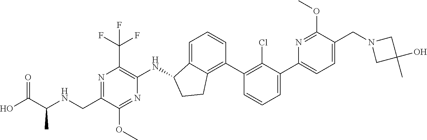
C(C1=NC(C(F)(F)F)=C(NC2C3=CC=CC(C4=C(Cl)C(C5=CC=C(CN6CC(O)(C)C6)C(OC)=N5)=CC=C4)=C3CC2)N=C1OC)NC(C(O)=O)C
